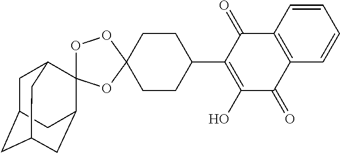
C1C2CC3CC(C4(C1C3)OOC1(O4)CCC(C3=C(O)C(=O)C4=C(C3=O)C=CC=C4)CC1)C2
